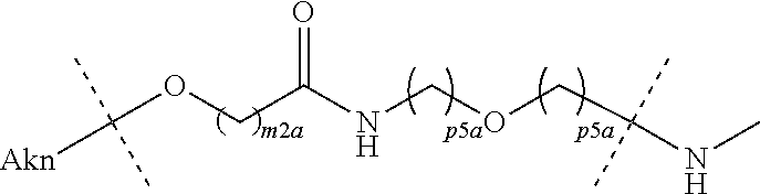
C(C(NC)(C)C)OCNC(COC([Akn])(C)C)=O
